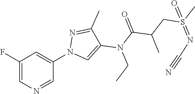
C1(F)=CN=CC(N2C=C(N(C(=O)C(CS(C)(=NC#N)=O)C)CC)C(C)=N2)=C1
